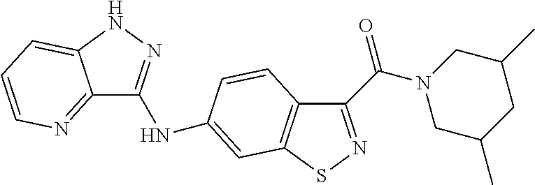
C12=NC=CC=C1NN=C2NC1=CC2=C(C(C(=O)N3CC(C)CC(C)C3)=NS2)C=C1
